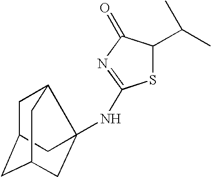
S1C(C(C)C)C(=O)N=C1NC12C3CC(CC(C1)C3)C2
